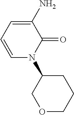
C1=C(N)C(=O)N(C2COCCC2)C=C1
